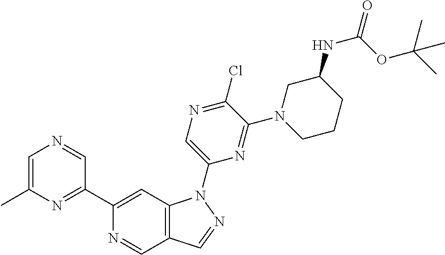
N1=CC2=C(C=C1C1=NC(C)=CN=C1)N(C1=CN=C(Cl)C(N3CCCC(NC(=O)OC(C)(C)C)C3)=N1)N=C2
